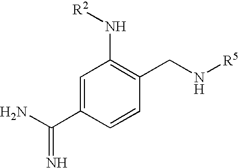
NC(C1=CC(N[R2])=C(CN[R5])C=C1)=N
